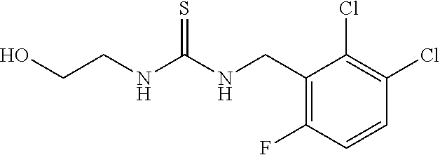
C1(CNC(NCCO)=S)=C(F)C=CC(Cl)=C1Cl
